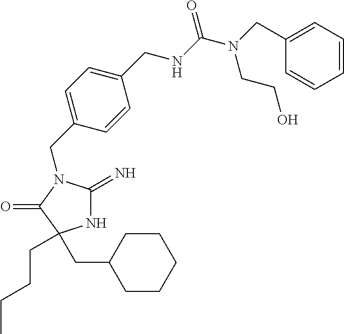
N1C(=N)N(CC2=CC=C(CNC(N(CCO)CC3=CC=CC=C3)=O)C=C2)C(=O)C1(CCCC)CC1CCCCC1
